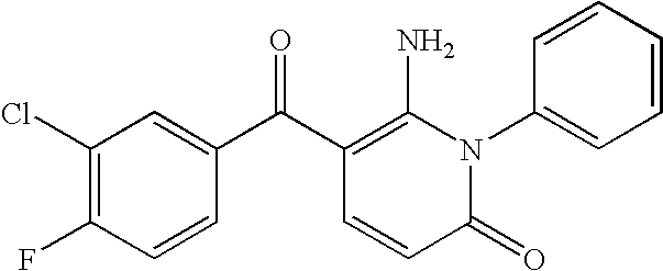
C1(Cl)=C(F)C=CC(C(C2=C(N)N(C3=CC=CC=C3)C(=O)C=C2)=O)=C1
